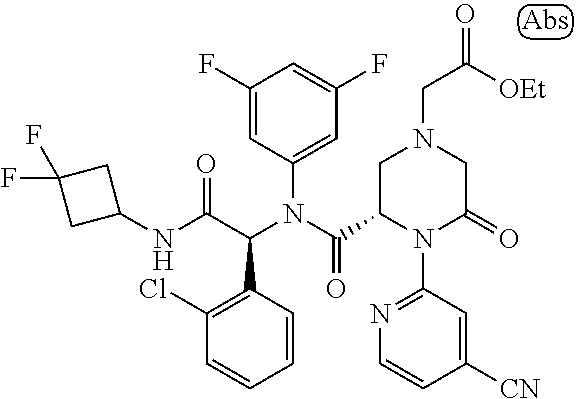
C1(F)=CC(N(C(C2CN(CC([OEt])=O)CC(=O)N2C2=NC=CC([CN])=C2)=O)C(C(NC2CC(F)(F)C2)=O)C2=C(Cl)C=CC=C2)=CC(F)=C1
